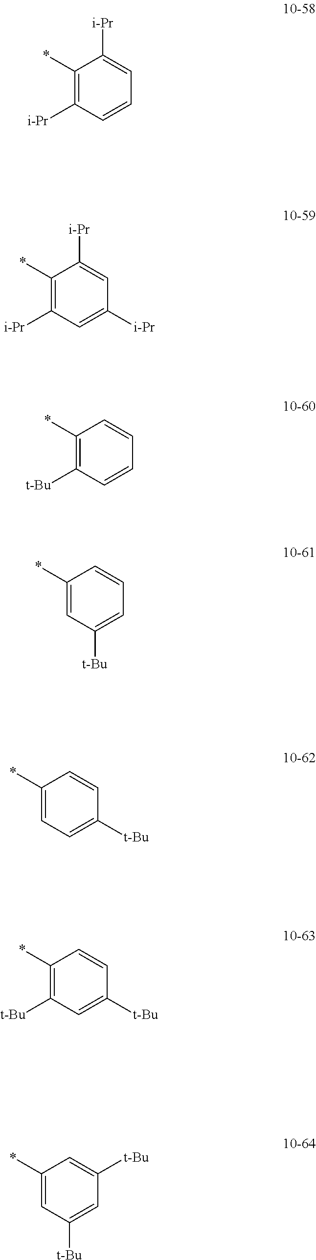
C1(*)=C([i-Pr])C=C([i-Pr])C=C1[i-Pr].C1(*)=C([t-Bu])C=CC=C1.C1(*)=CC([t-Bu])=CC=C1.C1(*)=CC=C([t-Bu])C=C1.C1(*)=C([t-Bu])C=C([t-Bu])C=C1.C1(*)=CC([t-Bu])=CC([t-Bu])=C1.C1(*)=C([i-Pr])C=CC=C1[i-Pr]
